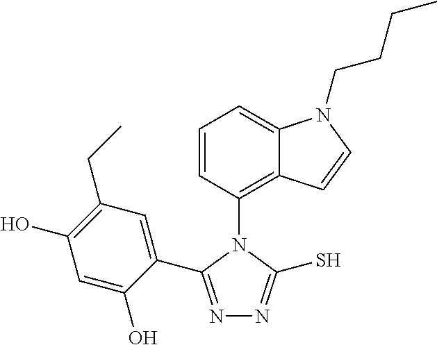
C1=CC(N2C(C3=CC(CC)=C(O)C=C3O)=NN=C2S)=C2C(=C1)N(CCCC)C=C2
